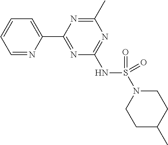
C1=NC(C2=NC(NS(=O)(N3CCC(C)CC3)=O)=NC(C)=N2)=CC=C1
